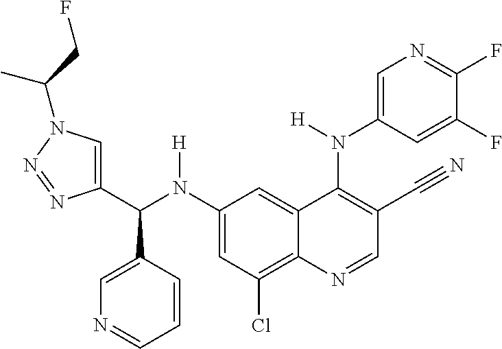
C1(N(C(C2=CN(C(CF)C)N=N2)C2=CN=CC=C2)[H])=CC(Cl)=C2C(=C1)C(N(C1=CN=C(F)C(F)=C1)[H])=C(C#N)C=N2
